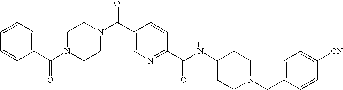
C1=CC=C(C(N2CCN(C(C3=CN=C(C(NC4CCN(CC5=CC=C([CN])C=C5)CC4)=O)C=C3)=O)CC2)=O)C=C1
